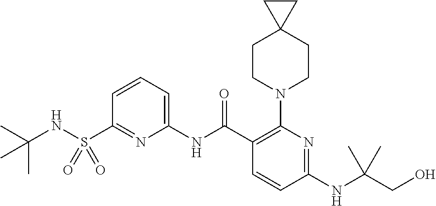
C1(NC(C2=C(N3CCC4(CC3)CC4)N=C(NC(CO)(C)C)C=C2)=O)=CC=CC(S(NC(C)(C)C)(=O)=O)=N1
